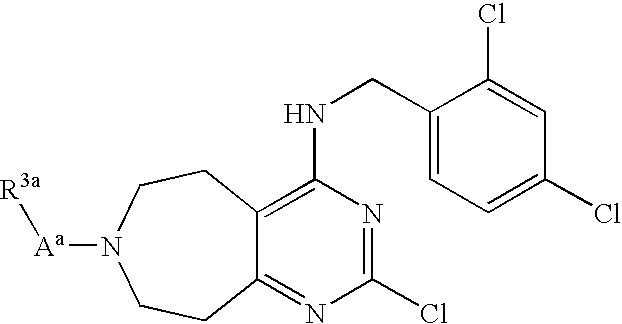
C12=C(NCC3=CC=C(Cl)C=C3Cl)N=C(Cl)N=C1CCN([Aa][R3a])CC2
